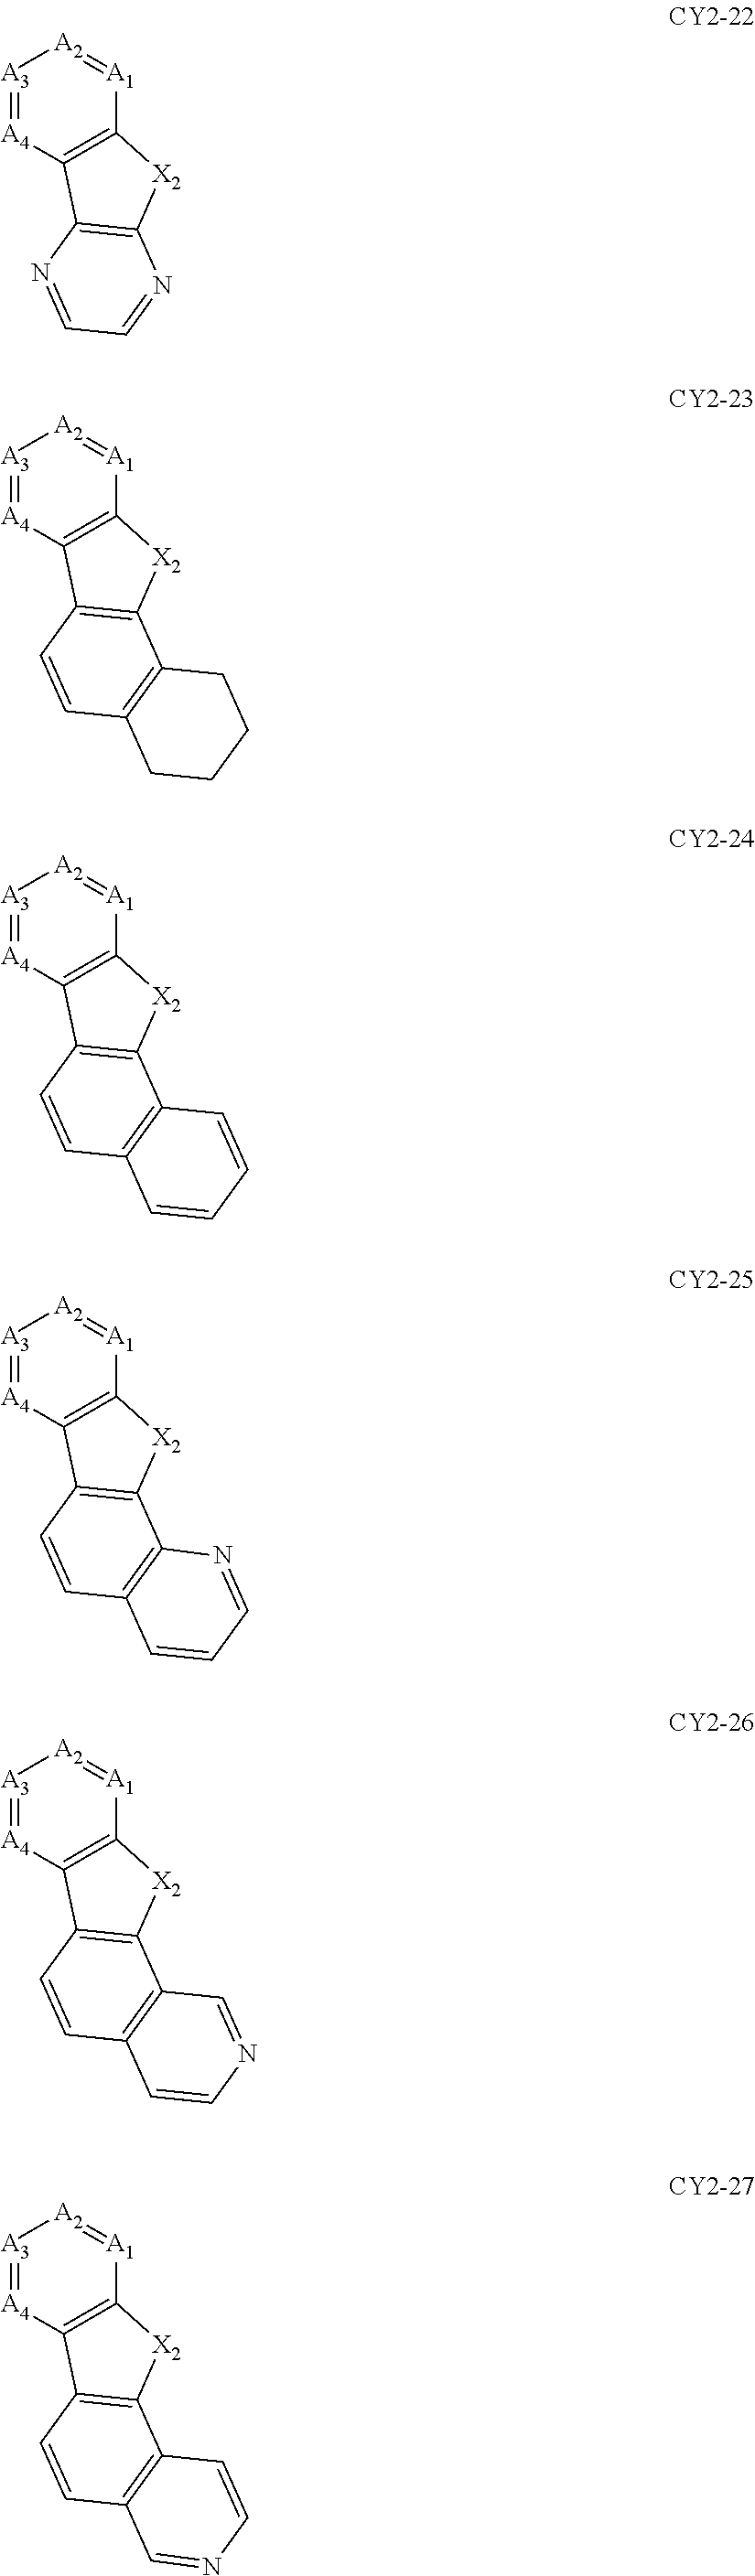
[A3]1=[A4]C2=C([A1]=[A2]1)[X2]C1=C2N=CC=N1.[A3]1=[A4]C2=C([A1]=[A2]1)[X2]C1=C2C=CC2=C1CCCC2.[A3]1=[A4]C2=C([A1]=[A2]1)[X2]C1=C2C=CC2=C1C=CC=C2.[A3]1=[A4]C2=C([A1]=[A2]1)[X2]C1=C2C=CC2=C1N=CC=C2.[A3]1=[A4]C2=C([A1]=[A2]1)[X2]C1=C2C=CC2=C1C=NC=C2.[A3]1=[A4]C2=C([A1]=[A2]1)[X2]C1=C2C=CC2=C1C=CN=C2
